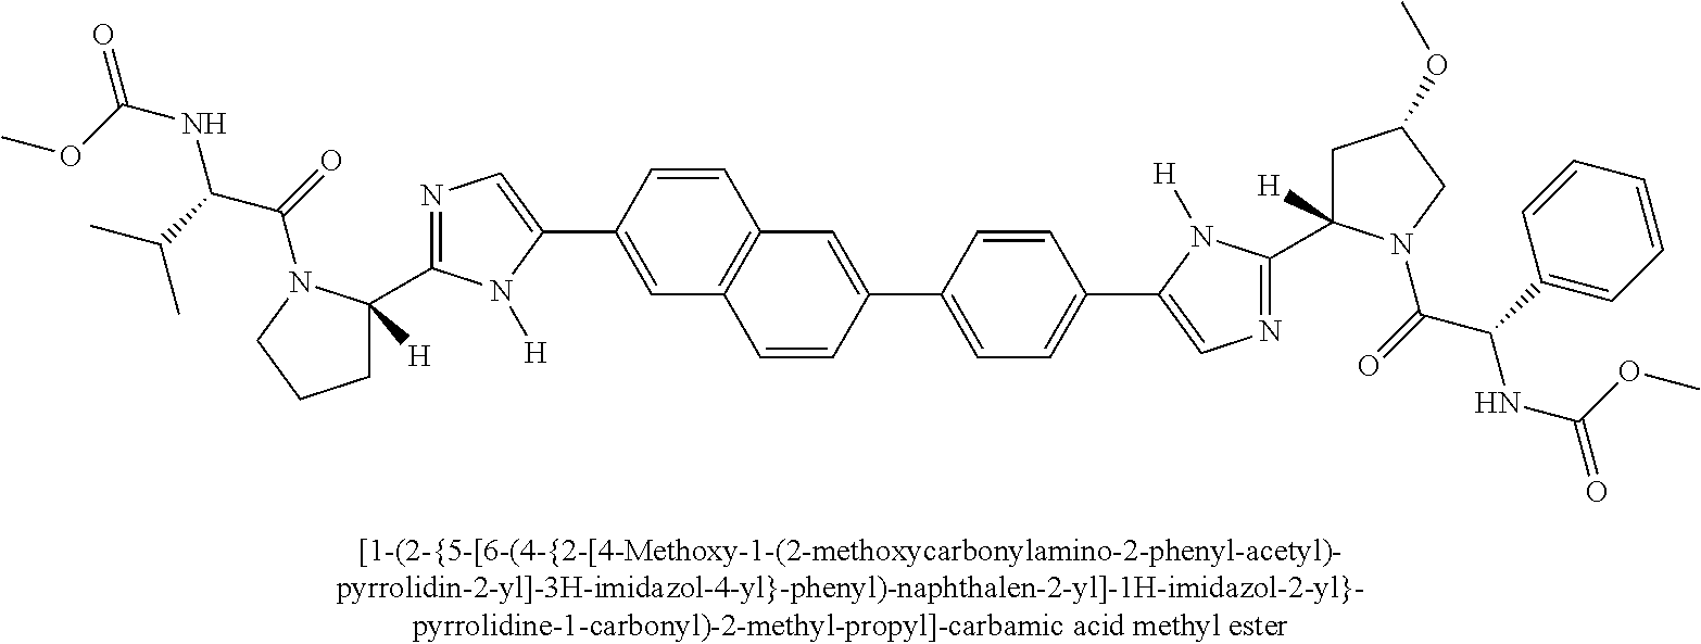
C12=C(C=C(C3=CN=C(C4([H])CCCN4C(=O)C(C(C)C)NC(=O)OC)N3[H])C=C1)C=CC(C1=CC=C(C3=CN=C(C4([H])CC(OC)CN4C(=O)C(C4=CC=CC=C4)NC(=O)OC)N3[H])C=C1)=C2
